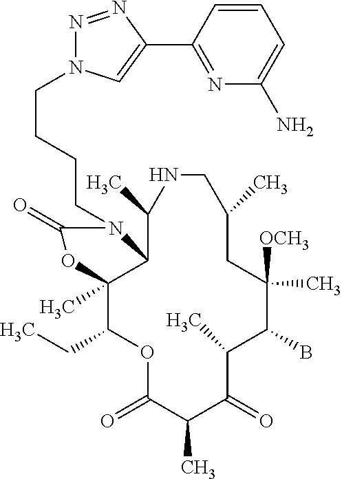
O1C(=O)C(C)C(=O)C(C)C(B)C([OCH3])(C)CC(C)CNC(C)C2C(C)(C1CC)OC(=O)N2CCCCN1N=NC(C2=NC(N)=CC=C2)=C1
